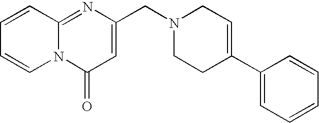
N12C(=NC(CN3CCC(C4=CC=CC=C4)=CC3)=CC1=O)C=CC=C2
